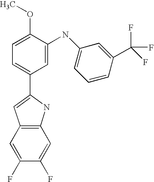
C1=C(C2=CC3=C(N2)C=C(F)C(F)=C3)C=C(NC2=CC=CC(C(F)(F)F)=C2)C(OC)=C1
